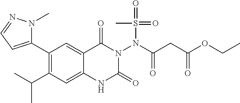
C1(C2=CC=NN2C)=C(C(C)C)C=C2C(=C1)C(=O)N(N(C(CC(OCC)=O)=O)S(C)(=O)=O)C(=O)N2
